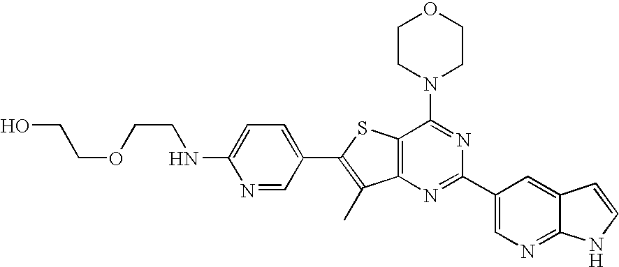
C1CN(C2=NC(C3=CN=C4C(=C3)C=CN4)=NC3=C2SC(C2=CC=C(NCCOCCO)N=C2)=C3C)CCO1
